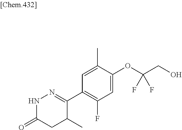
N1C(=O)CC(C)C(C2=C(F)C=C(OC(CO)(F)F)C(C)=C2)=N1
